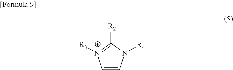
C1=CN([R4])C([R2])=[N+]1[R3]
